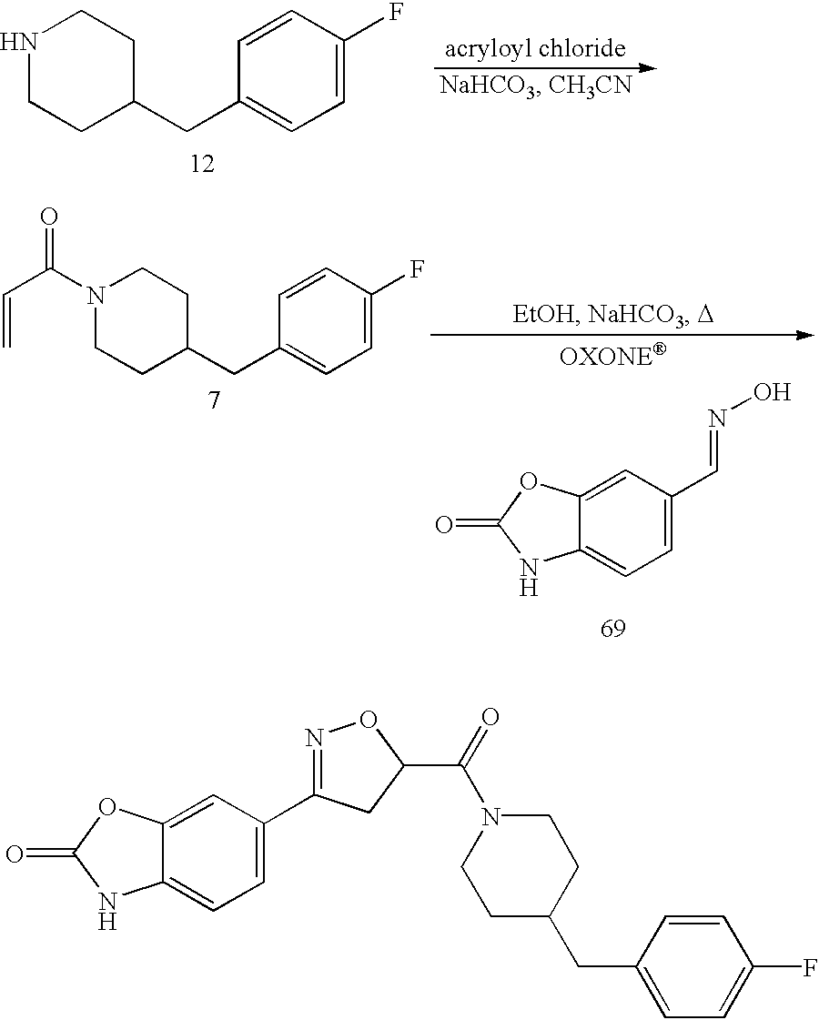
N1CCC(CC2=CC=C(F)C=C2)CC1.N1(C(C=C)=O)CCC(CC2=CC=C(F)C=C2)CC1.O=C1NC2=CC=C(C=NO)C=C2O1.O=C1NC2=CC=C(C3=NOC(C(N4CCC(CC5=CC=C(F)C=C5)CC4)=O)C3)C=C2O1
